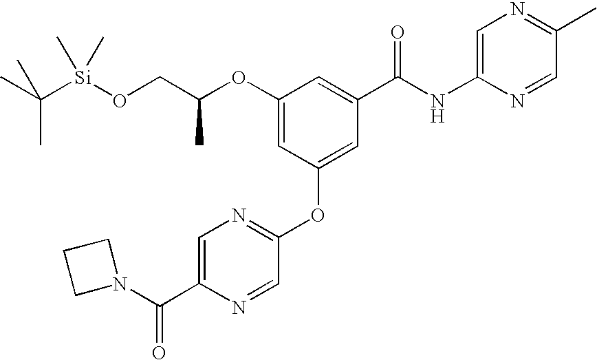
C1(OC(CO[Si](C(C)(C)C)(C)C)C)=CC(OC2=NC=C(C(=O)N3CCC3)N=C2)=CC(C(NC2=CN=C(C)C=N2)=O)=C1
